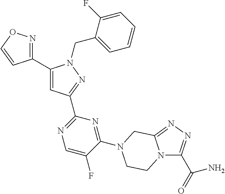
C1(C2=CC(C3=NC=C(F)C(N4CC5=NN=C(C(=O)N)N5CC4)=N3)=NN2CC2=CC=CC=C2F)=NOC=C1
